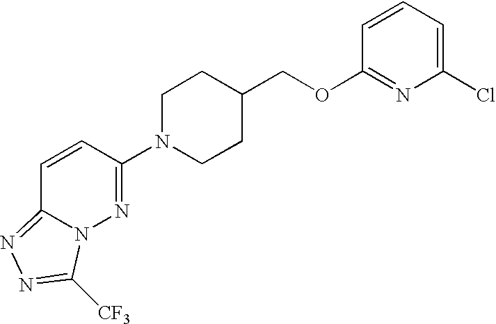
C1(N2CCC(COC3=NC(Cl)=CC=C3)CC2)=NN2C(=NN=C2[CF3])C=C1
